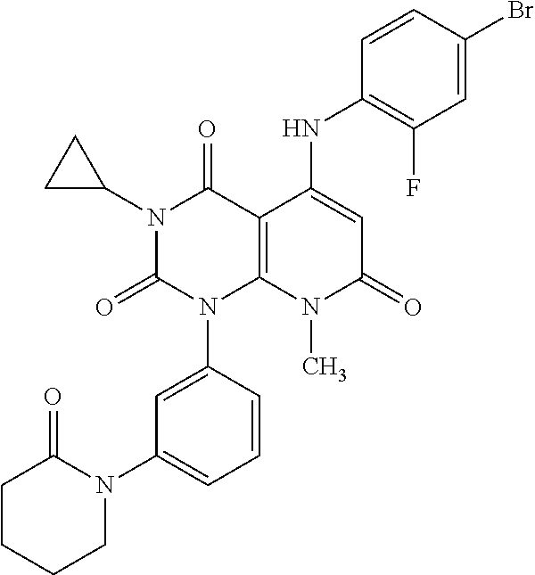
C1(NC2=CC(=O)N(C)C3=C2C(=O)N(C2CC2)C(=O)N3C2=CC(N3C(=O)CCCC3)=CC=C2)=C(F)C=C(Br)C=C1
